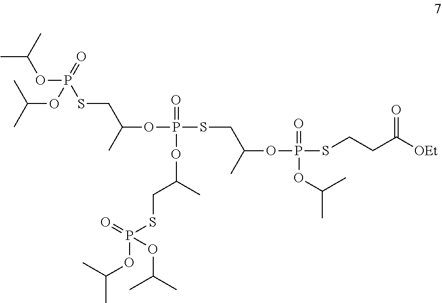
CC(OP(=O)(OC(C)C)SCC(OP(SCC(OP(SCCC([OEt])=O)(=O)OC(C)C)C)(=O)OC(CSP(=O)(OC(C)C)OC(C)C)C)C)C
